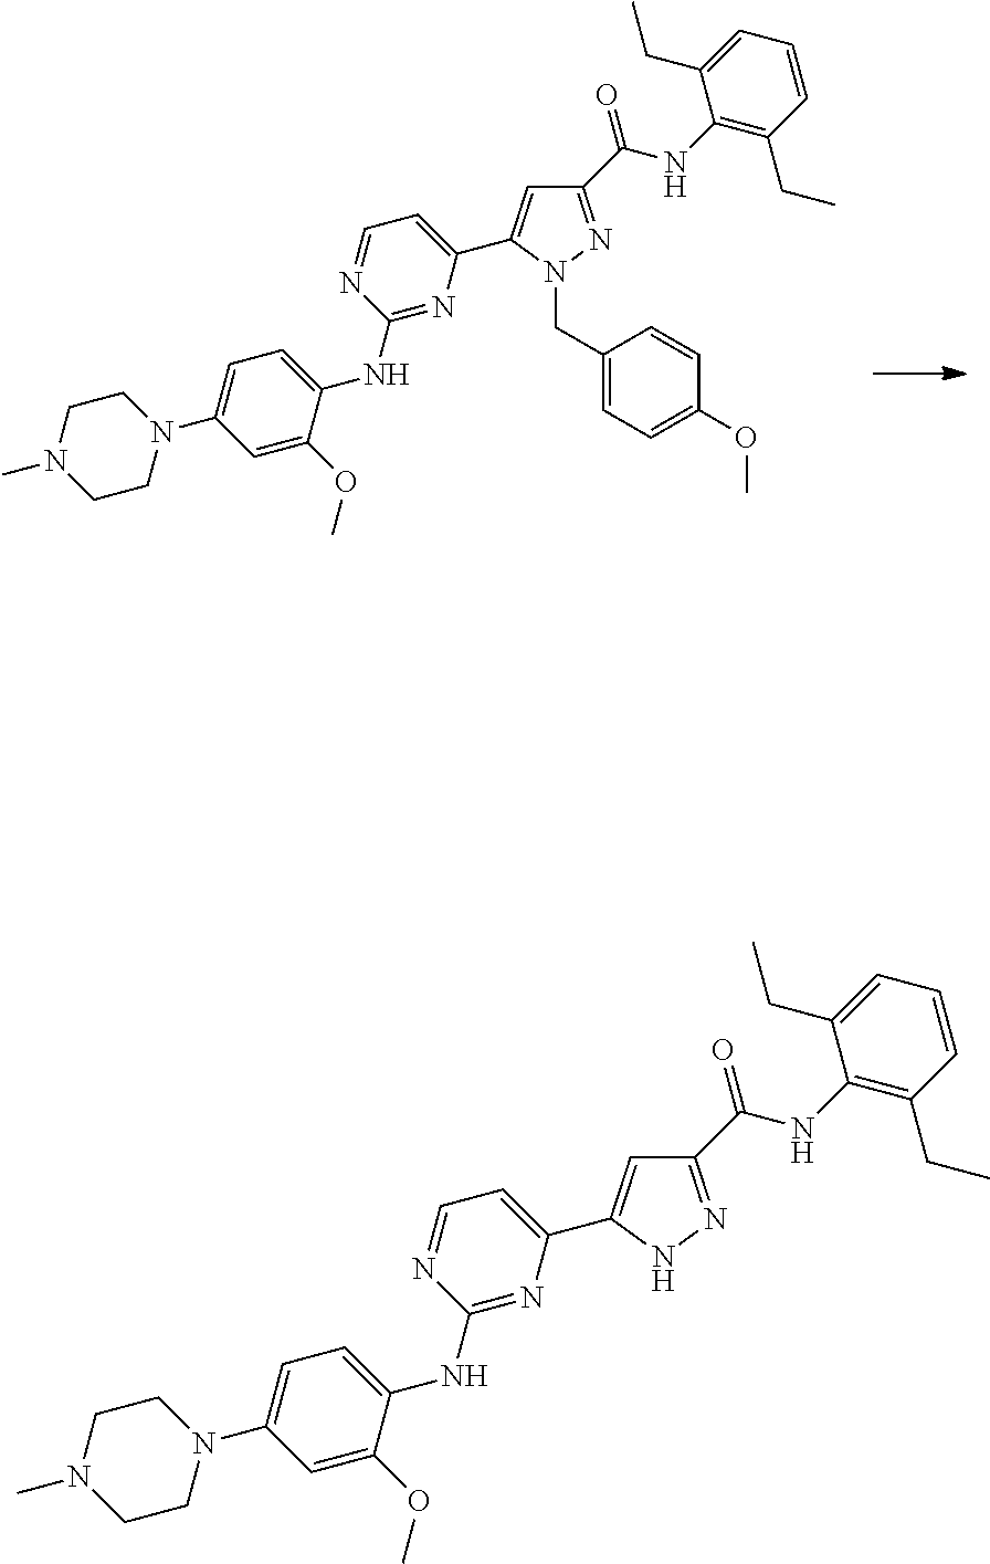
C1=C(CC)C(NC(C2=NN(CC3=CC=C(OC)C=C3)C(C3=CC=NC(NC4=CC=C(N5CCN(C)CC5)C=C4OC)=N3)=C2)=O)=C(CC)C=C1.C1=C(CC)C(NC(C2=NNC(C3=CC=NC(NC4=CC=C(N5CCN(C)CC5)C=C4OC)=N3)=C2)=O)=C(CC)C=C1
